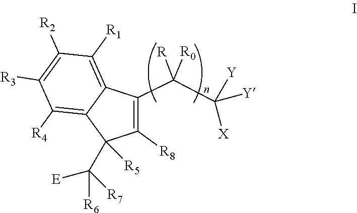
C1([R8])=C(C(C([X])([Y])[Y])([R])[R0])C2=C([R1])C([R2])=C([R3])C([R4])=C2C1(C([E])([R6])[R7])[R5]
